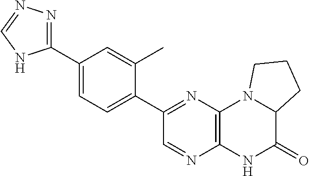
C12=C(N=C(C3=CC=C(C4=NN=CN4)C=C3C)C=N1)N1C(C(=O)N2)CCC1
